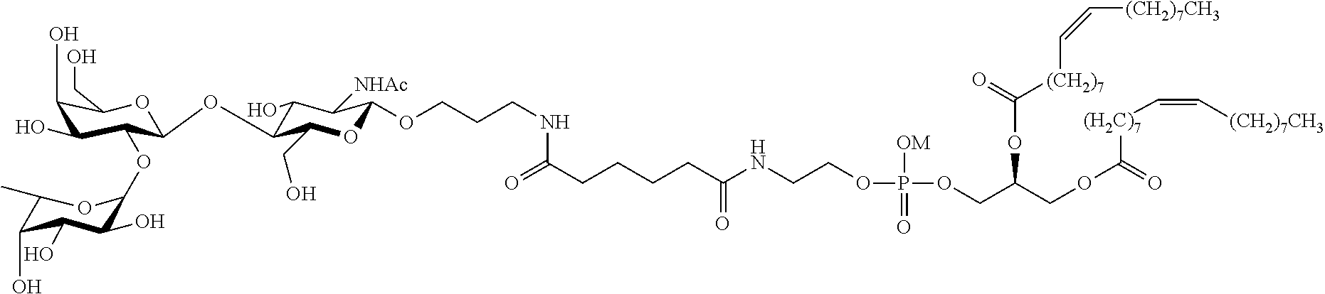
C1(O)C(O)C(OC2C(O)C(O)C(O)C(C)O2)C(OC2C(O)C([NHAc])C(OCCCNC(CCCCC(NCCOP([OM])(=O)OCC(COC([(H2C)7]C=C[(CH2)7CH3])=O)OC([(CH2)7]C=C[(CH2)7CH3])=O)=O)=O)OC2CO)OC1CO
